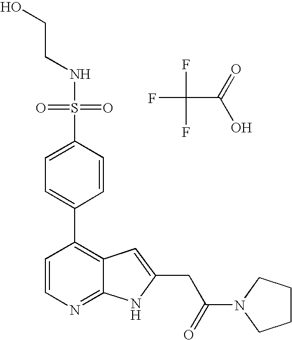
FC(F)(C(=O)O)F.S(C1=CC=C(C2=C3C(=NC=C2)NC(CC(N2CCCC2)=O)=C3)C=C1)(=O)(=O)NCCO
